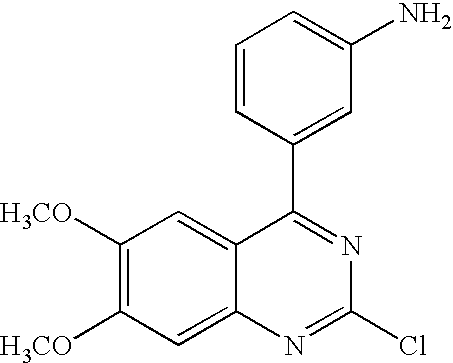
C1([H3CO])=C([H3CO])C=C2C(=C1)C(C1=CC(N)=CC=C1)=NC(Cl)=N2
